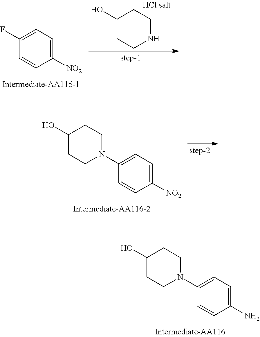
C1(N2CCC(O)CC2)=CC=C(N)C=C1.C1(F)=CC=C([NO2])C=C1.C1(O)CCNCC1.C1(N2CCC(O)CC2)=CC=C([NO2])C=C1
